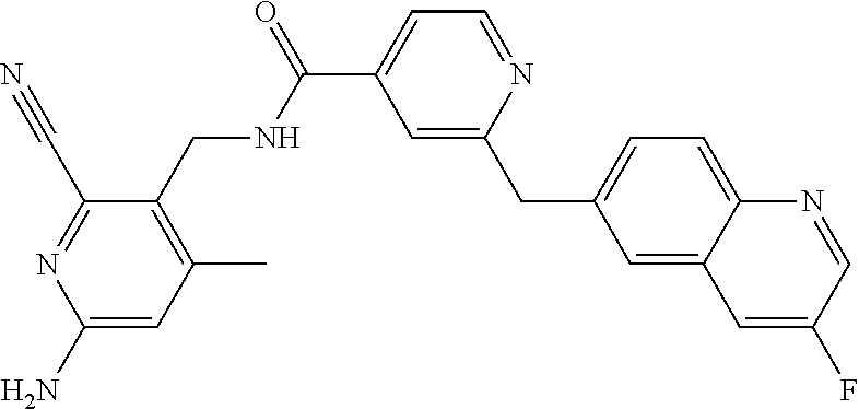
C1(C#N)=NC(N)=CC(C)=C1CNC(C1=CC=NC(CC2=CC=C3C(=C2)C=C(F)C=N3)=C1)=O
